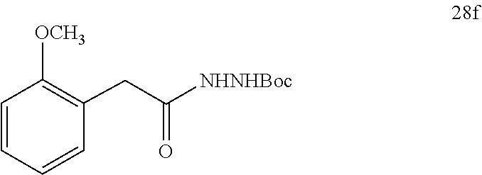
C1=CC=CC(CC([NHNHBoc])=O)=C1[OCH3]
